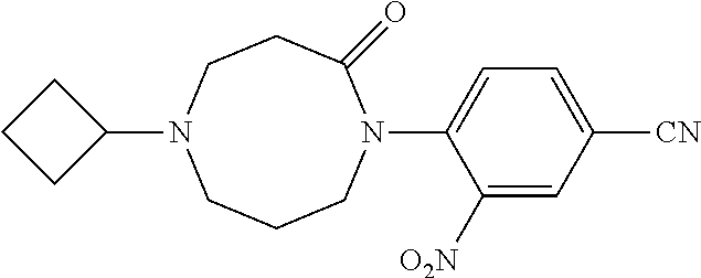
C1CCC1N1CCCN(C2=CC=C([CN])C=C2[O2N])C(=O)CC1
